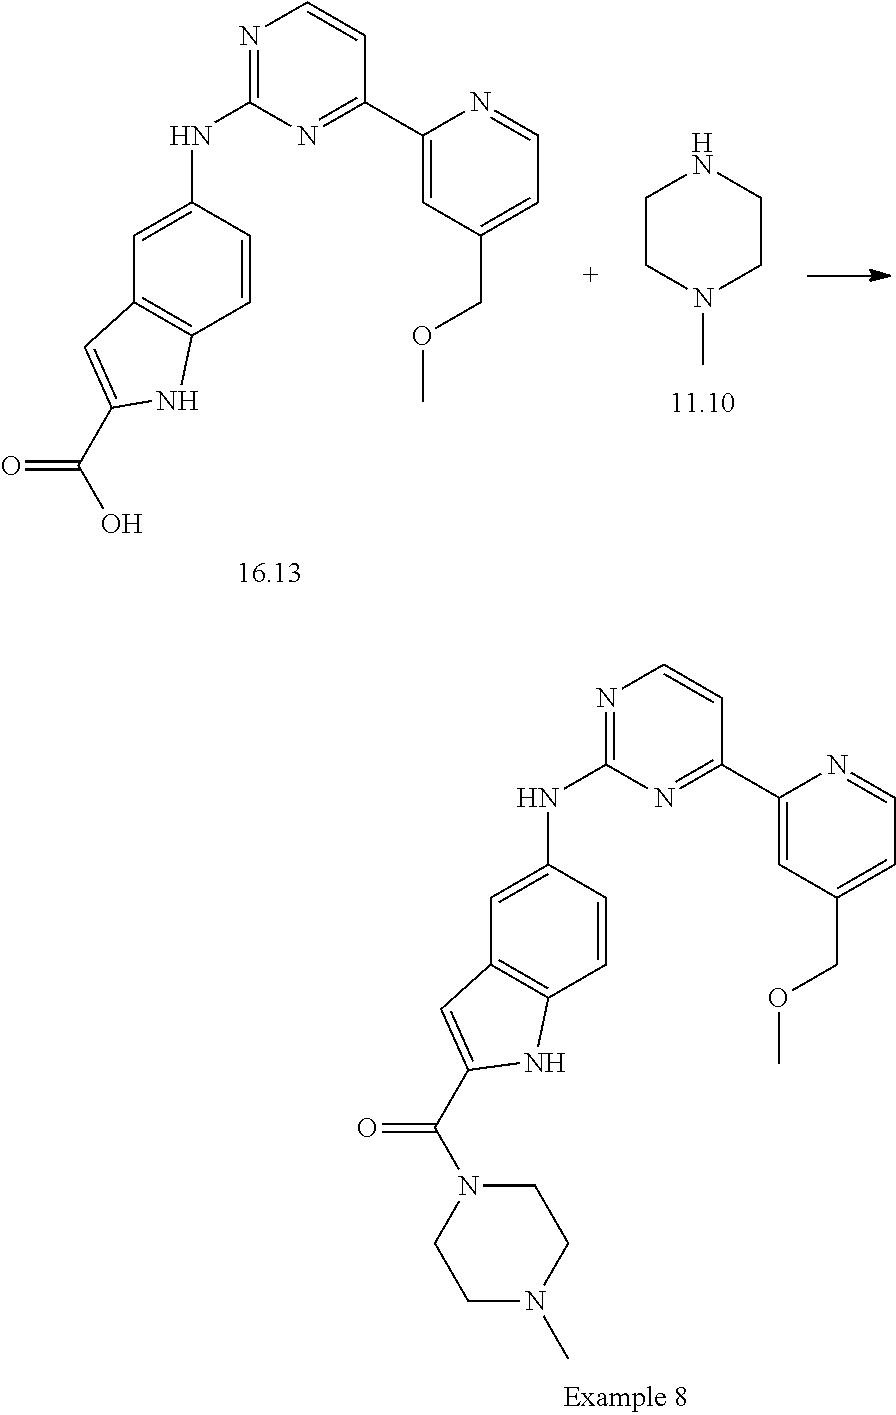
N1=C(NC2=CC3=C(C=C2)NC(C(=O)N2CCN(C)CC2)=C3)N=C(C2=CC(COC)=CC=N2)C=C1.N1=C(NC2=CC3=C(C=C2)NC(C(=O)O)=C3)N=C(C2=CC(COC)=CC=N2)C=C1.C1CN(C)CCN1
